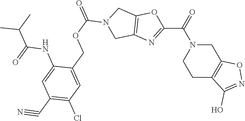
C1(C(N2CCC3=C(C2)ON=C3O)=O)=NC2=C(O1)CN(C(OCC1=CC(Cl)=C(C#N)C=C1NC(=O)C(C)C)=O)C2
